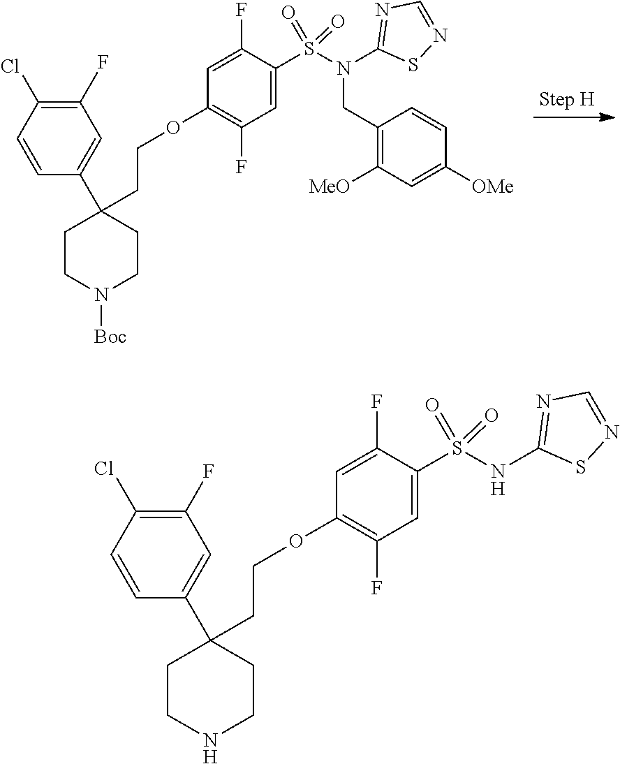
C1=C(F)C(S(N(C2=NC=NS2)CC2=C([MeO])C=C([OMe])C=C2)(=O)=O)=CC(F)=C1OCCC1(C2=CC(F)=C(Cl)C=C2)CCN([Boc])CC1.C1=C(F)C(S(NC2=NC=NS2)(=O)=O)=CC(F)=C1OCCC1(C2=CC(F)=C(Cl)C=C2)CCNCC1
